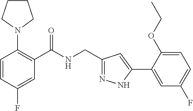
C1=CC(F)=CC(C(NCC2=NNC(C3=CC(F)=CC=C3OCC)=C2)=O)=C1N1CCCC1
